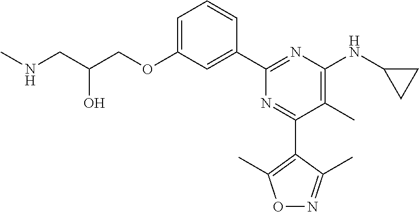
C1=C(OCC(CNC)O)C=C(C2=NC(NC3CC3)=C(C)C(C3=C(C)ON=C3C)=N2)C=C1
